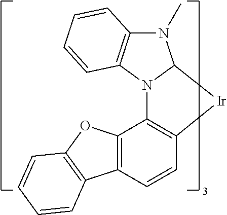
C12=C(C=CC3=C1N1C(N(C)C4=C1C=CC=C4)[Ir]3)C1=C(O2)C=CC=C1
